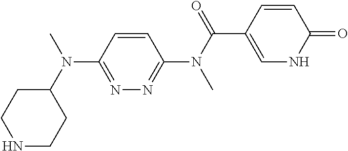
N1CCC(N(C)C2=NN=C(N(C(=O)C3=CNC(=O)C=C3)C)C=C2)CC1
